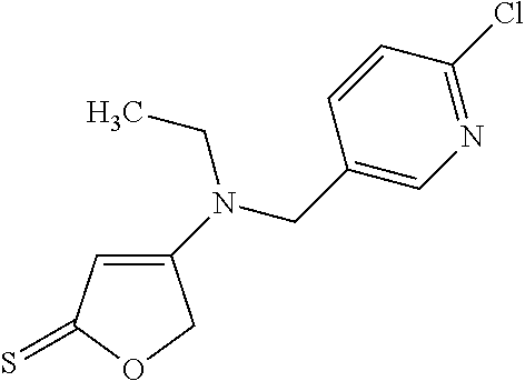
C1(N(CC2=CN=C(Cl)C=C2)CC)=CC(=S)OC1
